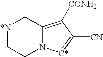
[*N]1CCN2C(=C([CONH2])C([CN])=[C*]2)C1
